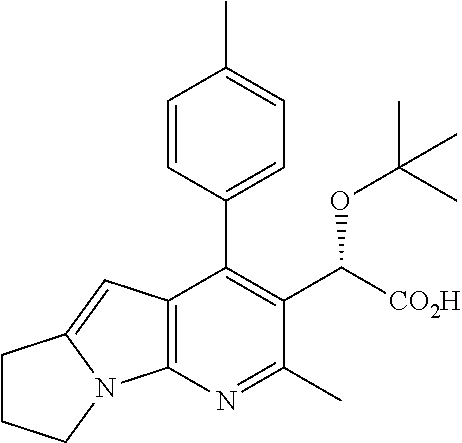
C12=C(N=C(C)C(C([CO2H])OC(C)(C)C)=C1C1=CC=C(C)C=C1)N1C(=C2)CCC1
